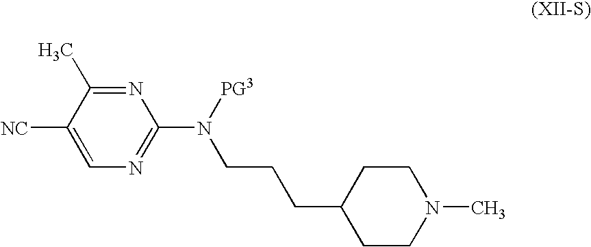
C1CN(C)CCC1CCCN(C1=NC=C([NC])C(C)=N1)[PG3]
